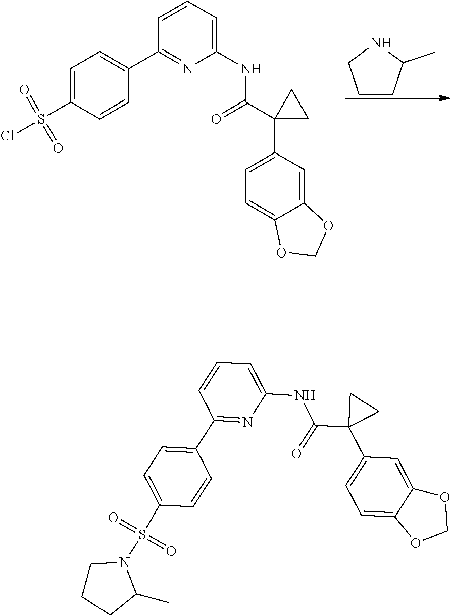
C1CC(C)NC1.C1=CC=C(NC(C2(C3=CC=C4C(=C3)OCO4)CC2)=O)N=C1C1=CC=C(S(=O)(=O)Cl)C=C1.C1CCC(C)N1S(=O)(=O)C1=CC=C(C2=NC(NC(C3(C4=CC=C5C(=C4)OCO5)CC3)=O)=CC=C2)C=C1
